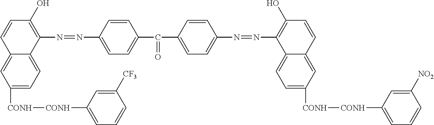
C1([CONH][CONH]C2=CC=CC([CF3])=C2)=CC=C2C(=C1)C=CC(O)=C2N=NC1=CC=C(C(C2=CC=C(N=NC3=C(O)C=CC4=CC([CONH][CONH]C5=CC=CC([NO2])=C5)=CC=C43)C=C2)=O)C=C1
